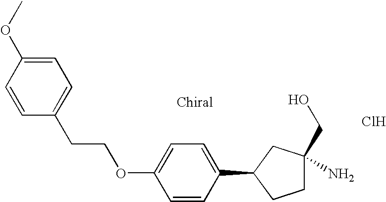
C1=CC(C2CCC(N)(CO)C2)=CC=C1OCCC1=CC=C(OC)C=C1.Cl
